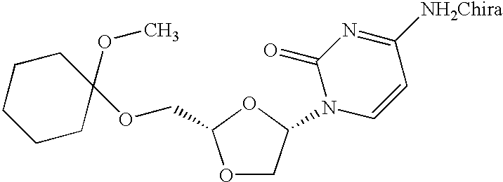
C1CCC(OC)(OCC2OCC(N3C=CC([NH2Chira])=NC3=O)O2)CC1
